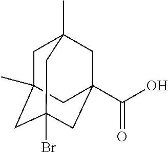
C1C2(C)CC3(Br)CC(C(O)=O)(CC1(C)C3)C2
